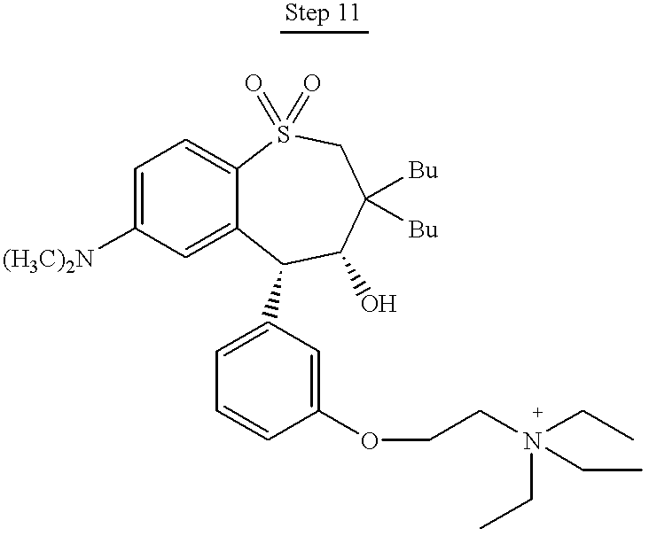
C1=C([(H3C)2N])C=C2C(=C1)S(=O)(=O)CC([Bu])([Bu])C(O)C2C1=CC=CC(OCCN(CC)(CC)CC)=C1
